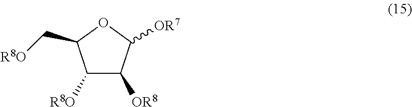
C1([R8O])C([OR8])C([OR7])OC1C[R8O]
